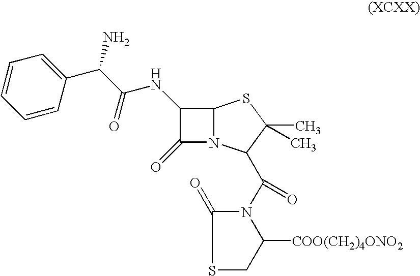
C1(=O)N2C(SC(C)(C)C2C(N2C(=O)SCC2[COO(CH2)4ONO2])=O)C1NC(C(C1=CC=CC=C1)N)=O
